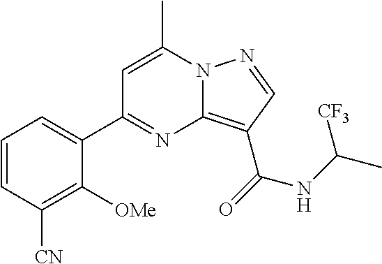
C1=C(C)N2C(=C(C(=O)NC(C)[CF3])C=N2)N=C1C1=CC=CC([CN])=C1[OMe]
